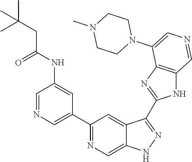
C1(C2=CN=CC(NC(=O)CC(C)(C)C)=C2)=NC=C2C(=C1)C(C1=NC3=C(N1)C=NC=C3N1CCN(C)CC1)=NN2
